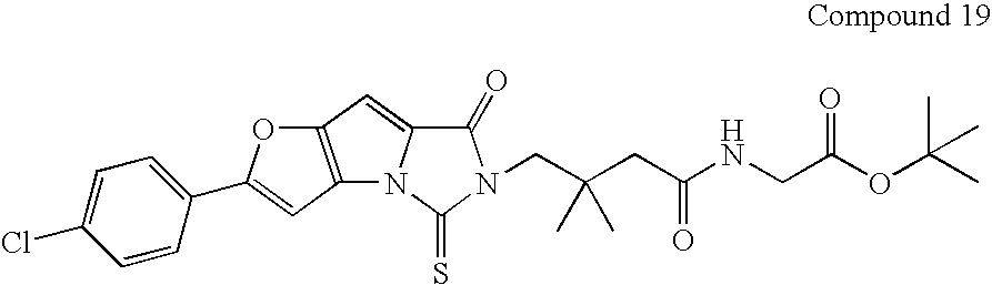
C12=C(C=C(C3=CC=C(Cl)C=C3)O1)N1C(=C2)C(=O)N(CC(CC(NCC(OC(C)(C)C)=O)=O)(C)C)C1=S
